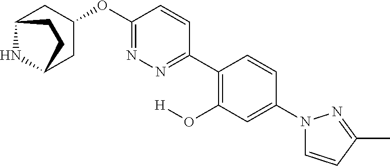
C12NC(CC(OC3=NN=C(C4=C(O[H])C=C(N5C=CC(C)=N5)C=C4)C=C3)C1)CC2
